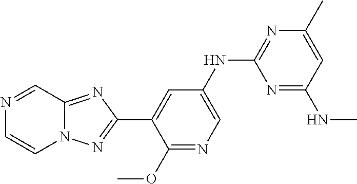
N1=CC2=NC(C3=CC(NC4=NC(C)=CC(NC)=N4)=CN=C3OC)=NN2C=C1
